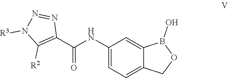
C(=O)(C1=C([R2])N([R3])N=N1)NC1=CC=C2C(=C1)B(O)OC2
